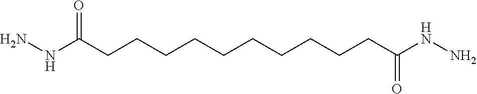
C(CCCCCCCC(NN)=O)CCC(NN)=O
